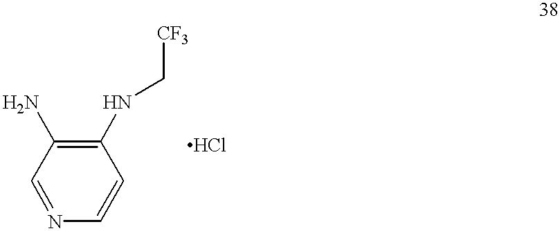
C1(NC[CF3])=C(N)C=NC=C1
